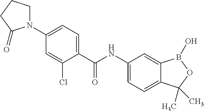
C1(NC(C2=CC=C(N3CCCC3=O)C=C2Cl)=O)=CC=C2C(=C1)B(O)OC2(C)C
